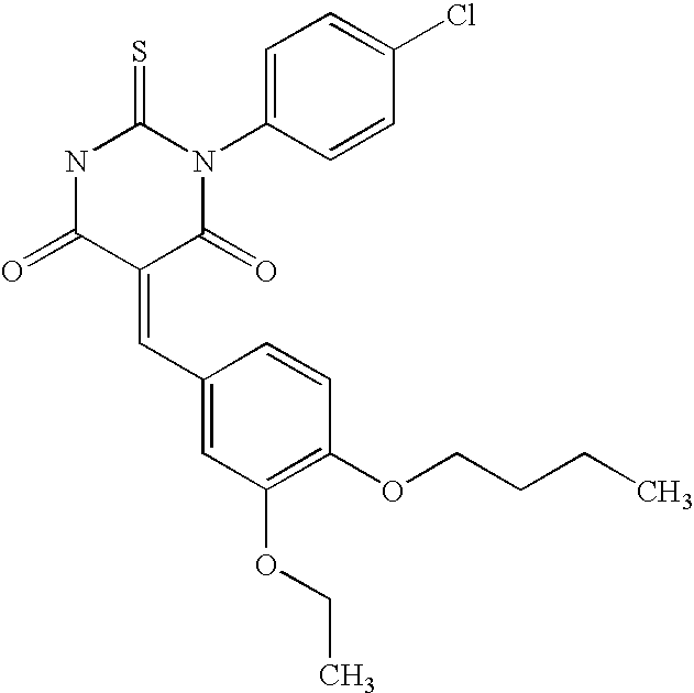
N1C(=O)C(=CC2=CC(OCC)=C(OCCCC)C=C2)C(=O)N(C2=CC=C(Cl)C=C2)C1=S
